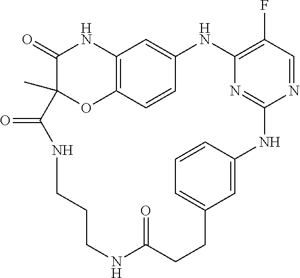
C1(=O)C2(C)OC3=C(N1)C=C(C=C3)NC1=C(F)C=NC(=N1)NC1=CC(=CC=C1)CCC(=O)NCCCNC2=O
